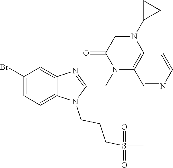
C1(Br)=CC=C2C(=C1)N=C(CN1C3=C(N(C4CC4)CC1=O)C=CN=C3)N2CCCS(C)(=O)=O
